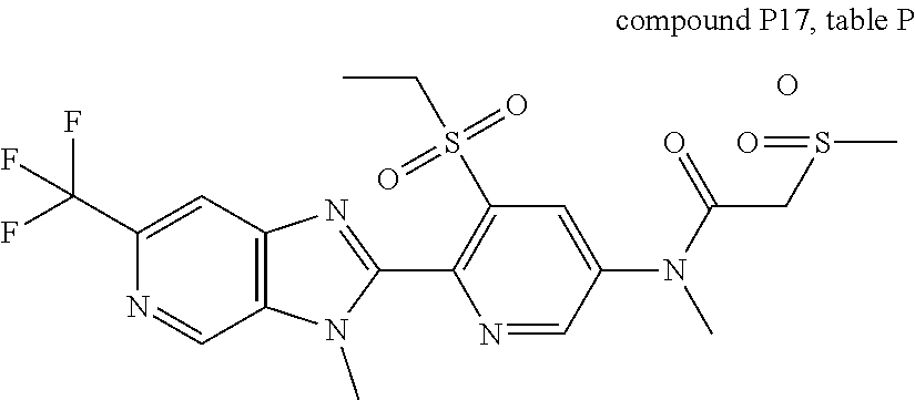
C1(C(F)(F)F)=CC2=C(C=N1)N(C)C(C1=C(S(=O)(=O)CC)C=C(N(C(=O)CS(C)=O)C)C=N1)=N2.O
